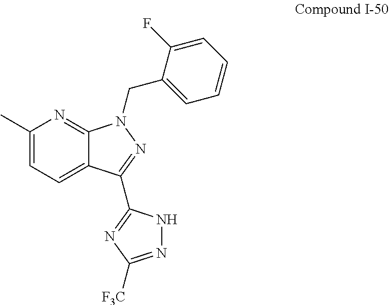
C1(C)=CC=C2C(=N1)N(CC1=CC=CC=C1F)N=C2C1=NC([F3C])=NN1
